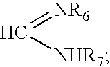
C(=[NR6])[NHR7]
